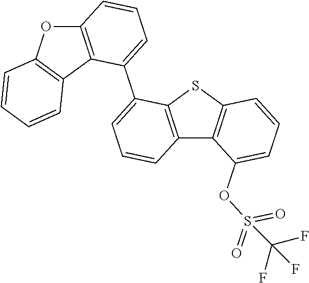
C12=C(SC3=C1C(OS(=O)(=O)C(F)(F)F)=CC=C3)C(C1=CC=CC3=C1C1=C(O3)C=CC=C1)=CC=C2
